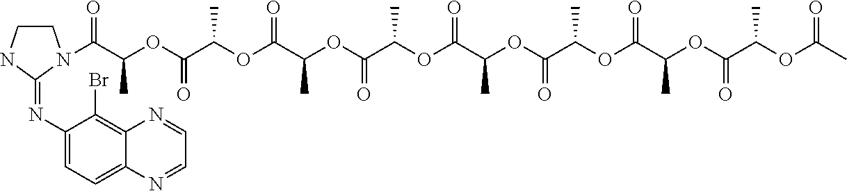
C(C(OC(C(OC(C(OC(C(OC(C(OC(C(OC(C(OC(C(OC(C)=O)C)=O)C)=O)C)=O)C)=O)C)=O)C)=O)C)=O)C)(N1CCNC1=NC1=CC=C2C(=C1Br)N=CC=N2)=O
